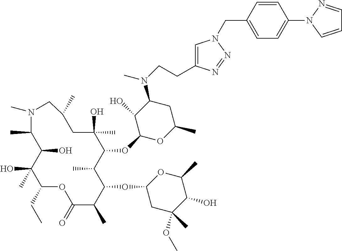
C1(CC)C(C)(O)C(O)C(C)N(C)CC(C)CC(O)(C)C(OC2OC(C)CC(N(C)CCC3=CN(CC4=CC=C(N5C=CC=N5)C=C4)N=N3)C2O)C(C)C(OC2CC(C)(OC)C(O)C(C)O2)C(C)C(=O)O1
